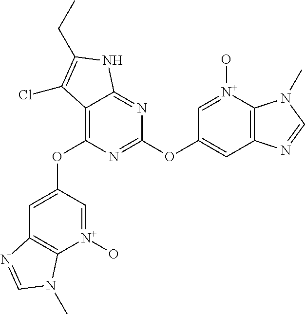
C1=[N+](O)C2=C(C=C1OC1=NC(OC3=CC4=C([N+](O)=C3)N(C)C=N4)=C3C(=N1)NC(CC)=C3Cl)N=CN2C
